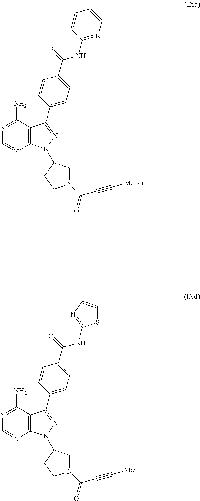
C12=C(C(N)=NC=N1)C(C1=CC=C(C(=O)NC3=NC=CC=C3)C=C1)=NN2C1CN(C(C#C[Me])=O)CC1.C12=C(C(N)=NC=N1)C(C1=CC=C(C(=O)NC3=NC=CS3)C=C1)=NN2C1CN(C(C#C[Me])=O)CC1
